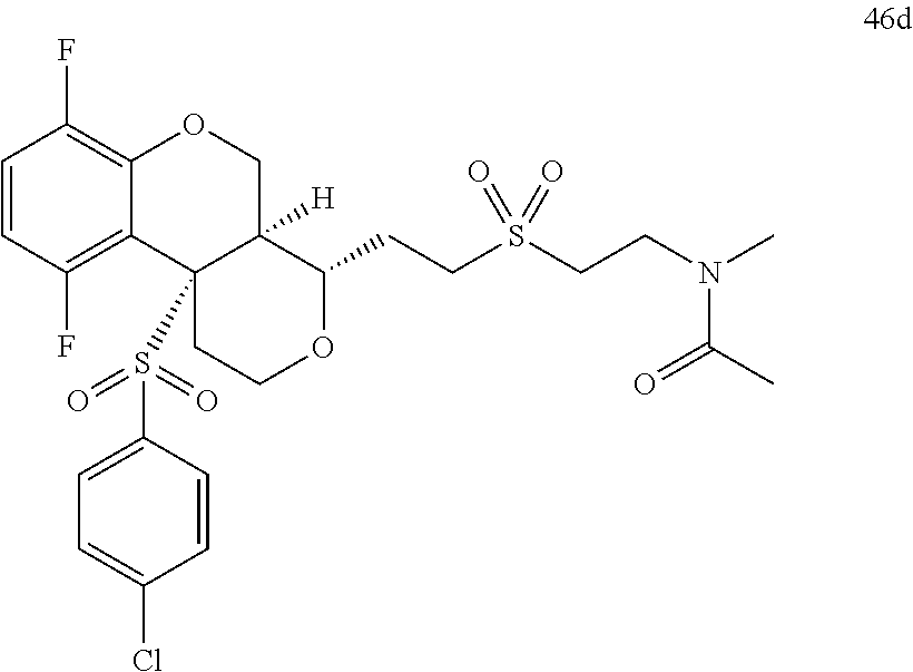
C1=CC(F)=C2C(=C1F)OCC1([H])C2(S(C2=CC=C(Cl)C=C2)(=O)=O)CCOC1CCS(CCN(C)C(C)=O)(=O)=O
